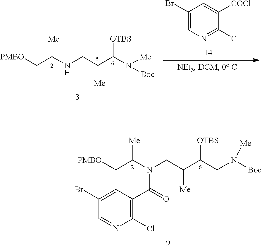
C1(Br)=CN=C(Cl)C([COCl])=C1.[PMBO]CC(NCC(C(N([Me])[Boc])[OTBS])[Me])[Me].[PMBO]CC(N(CC(C(CN([Boc])[Me])[OTBS])[Me])C(C1=C(Cl)N=CC(Br)=C1)=O)[Me]
